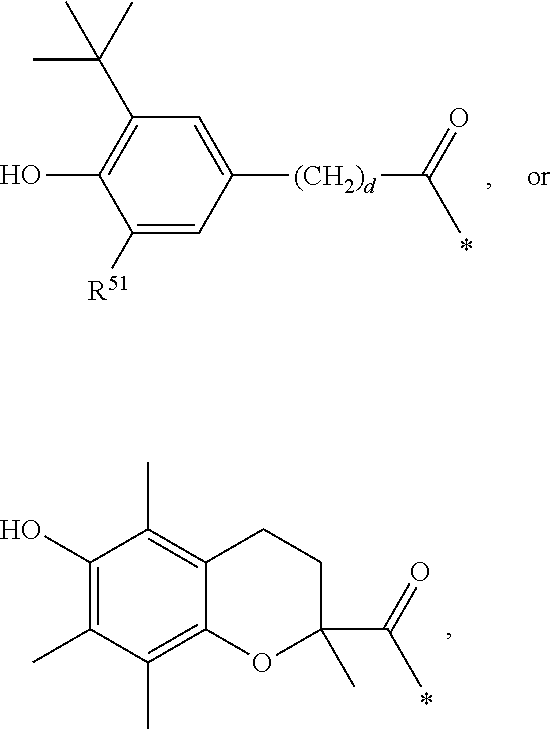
OC1=C(C(C)(C)C)C=C([(CH2)d]C(C)=O)C=C1[R51].C12=C(C)C(O)=C(C)C(C)=C1OC(C(=O)C)(C)CC2
